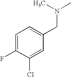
C1=C(F)C(Cl)=CC(CN(C)C)=C1
